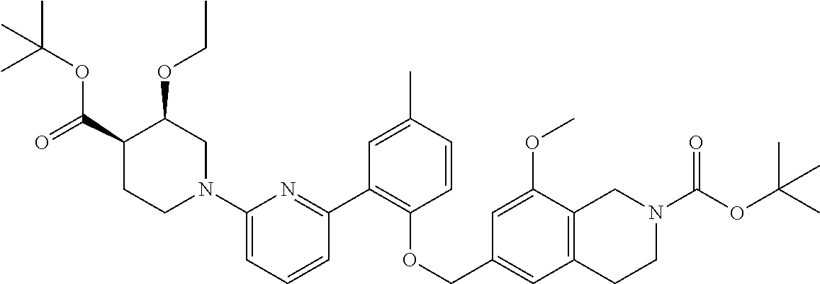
C1(C2=C(OCC3=CC4=C(C(OC)=C3)CN(C(OC(C)(C)C)=O)CC4)C=CC(C)=C2)=NC(N2CC(OCC)C(C(=O)OC(C)(C)C)CC2)=CC=C1
